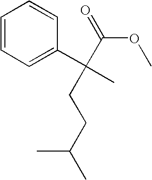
C1=CC=C(C(C)(C(=O)OC)CCC(C)C)C=C1
